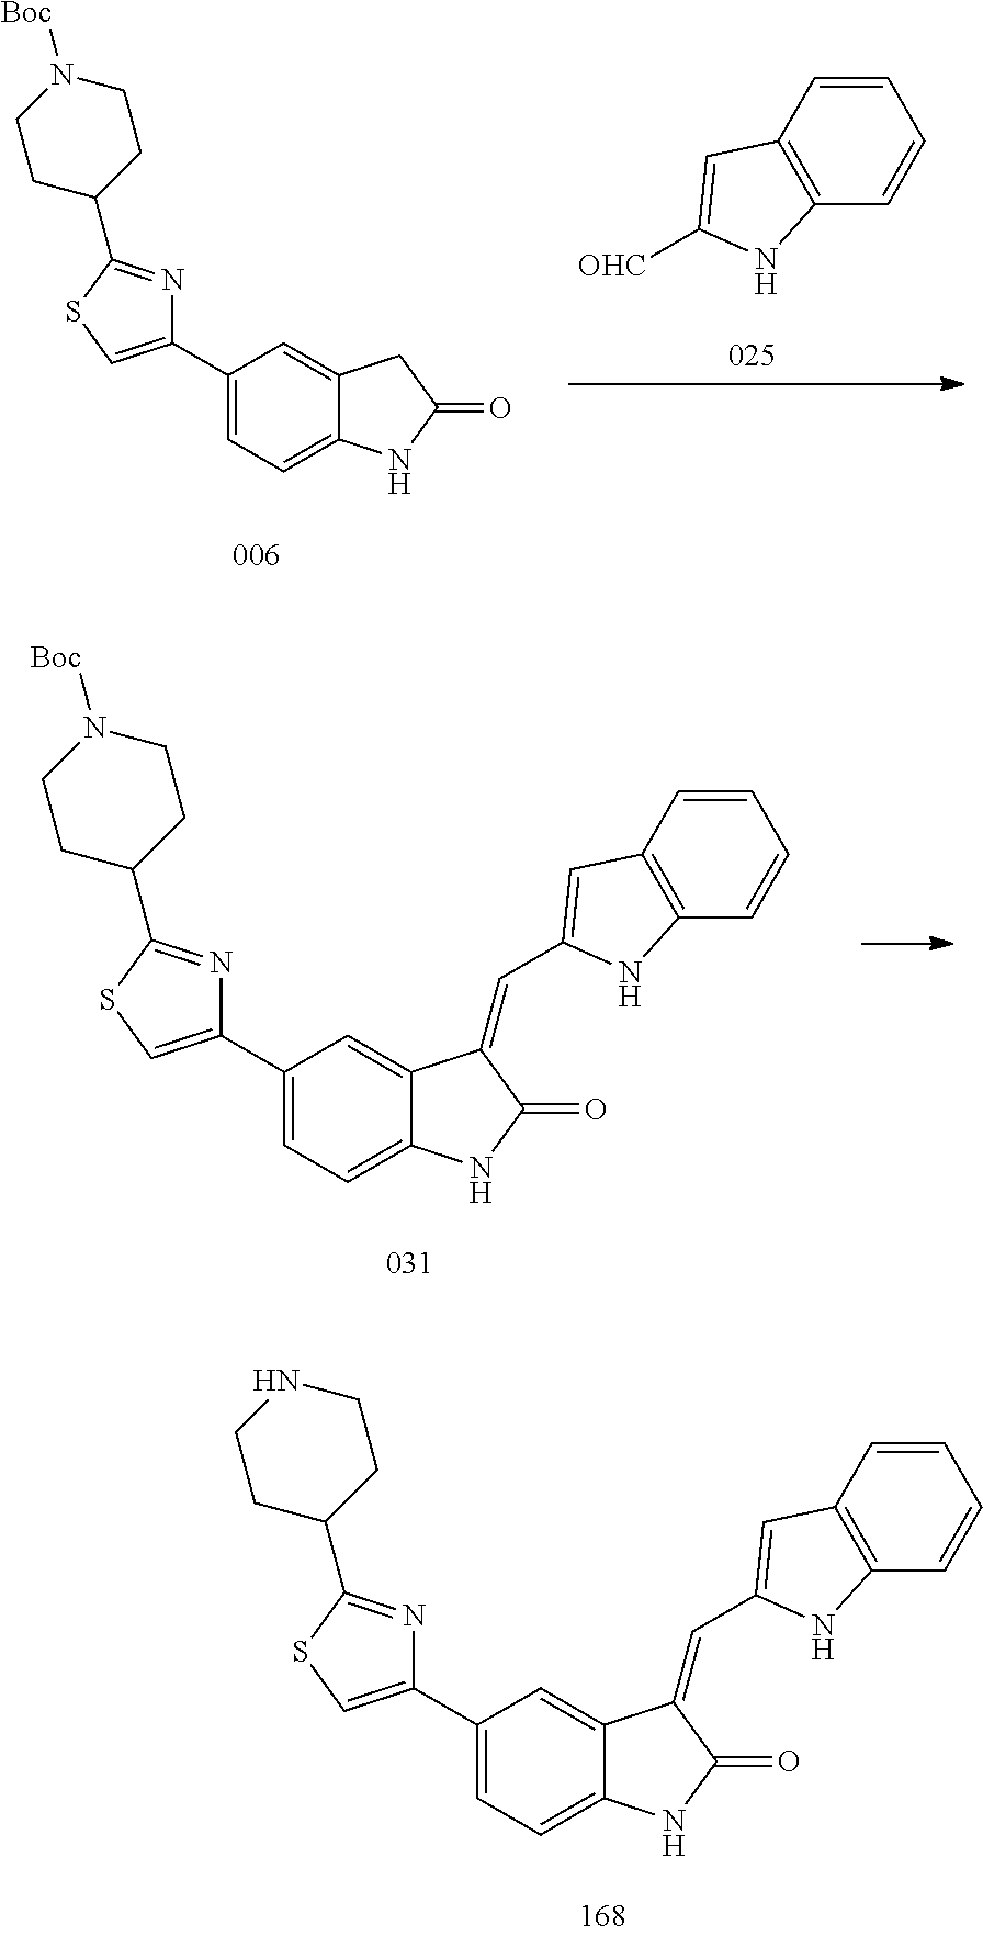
C1=CC2=C(C=C1)NC([OHC])=C2.C1=C(C2=CSC(C3CCN([Boc])CC3)=N2)C=C2C(=C1)NC(=O)C2.C1=C(C2=CSC(C3CCN([Boc])CC3)=N2)C=C2C(=C1)NC(=O)C2=CC1=CC2=C(C=CC=C2)N1.C1=C(C2=CSC(C3CCNCC3)=N2)C=C2C(=C1)NC(=O)C2=CC1=CC2=C(C=CC=C2)N1
